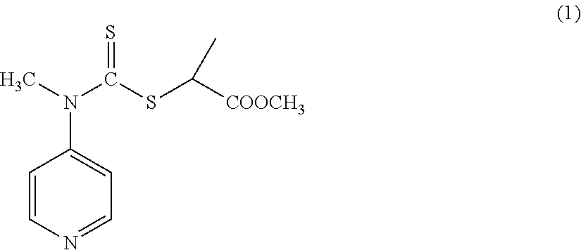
C1=CN=CC=C1N(C)C(SC([COOCH3])C)=S
